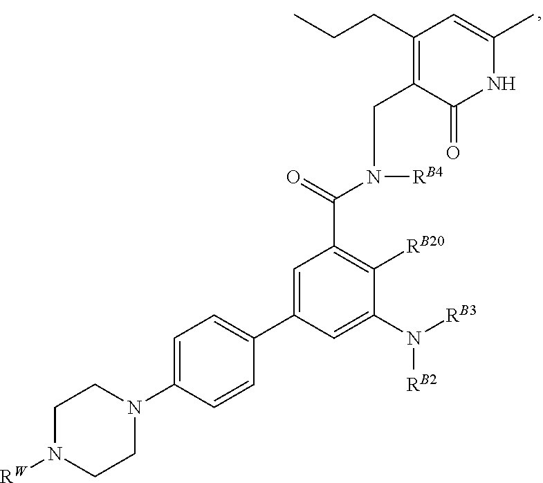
C1=C(N2CCN([RW])CC2)C=CC(C2=CC(C(=O)N(CC3=C(CCC)C=C(C)NC3=O)[RB4])=C([RB20])C(N([RB2])[RB3])=C2)=C1
